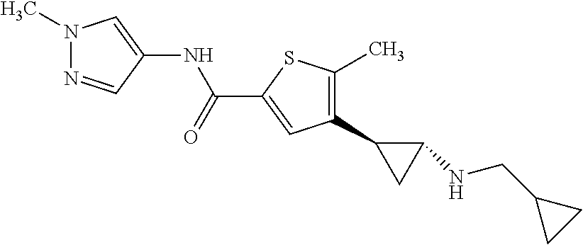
C1(C2CC2NCC2CC2)=C(C)SC(C(NC2=CN(C)N=C2)=O)=C1
